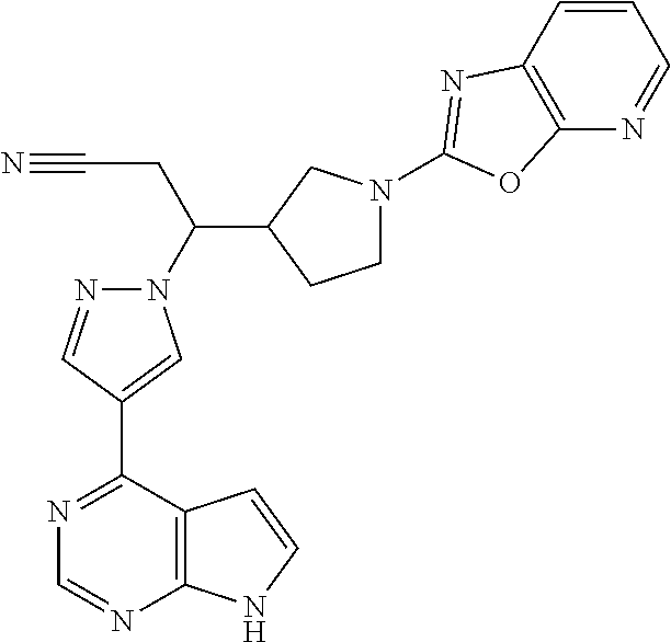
C1(C(CC#N)N2N=CC(C3=NC=NC4=C3C=CN4)=C2)CCN(C2=NC3=C(N=CC=C3)O2)C1
